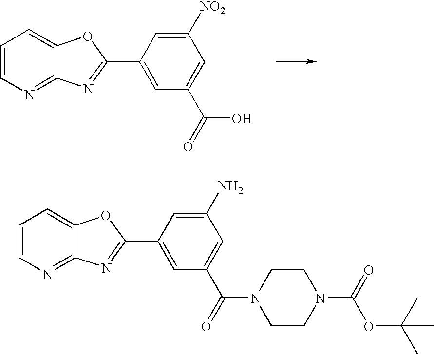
C1=CN=C2C(=C1)OC(C1=CC(C(O)=O)=CC([NO2])=C1)=N2.C1=CN=C2C(=C1)OC(C1=CC(C(N3CCN(C(OC(C)(C)C)=O)CC3)=O)=CC(N)=C1)=N2
